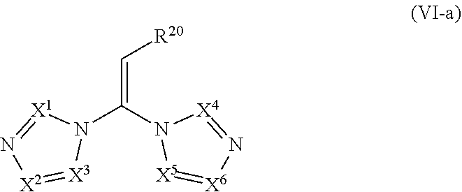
N1(C(N2[X5]=[X6]N=[X4]2)=C[R20])[X1]=N[X2]=[X3]1
